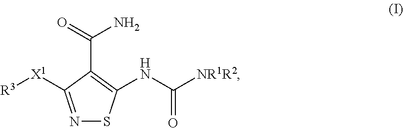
N1=C([X1][R3])C(C(=O)N)=C(NC([NR1R2])=O)S1
